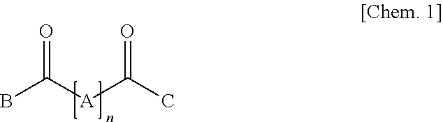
O=C([A]C(C)=O)B
